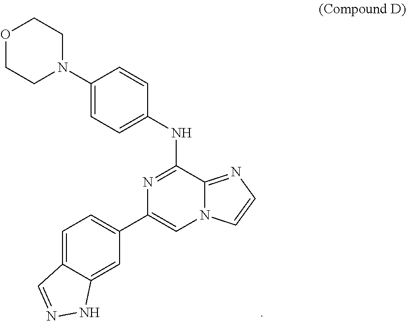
C1=C2C(=CC(C3=CN4C(=NC=C4)C(NC4=CC=C(N5CCOCC5)C=C4)=N3)=C1)NN=C2
